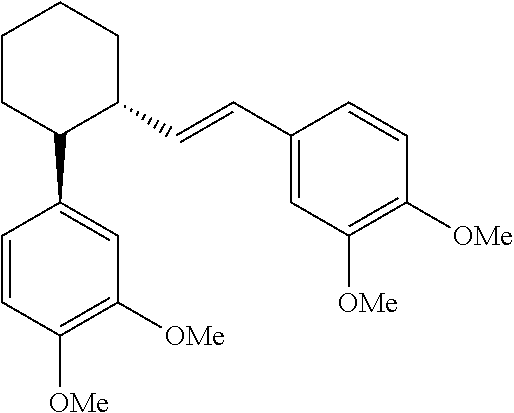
C1CC(C2=CC([OMe])=C([OMe])C=C2)C(C=CC2=CC([OMe])=C([OMe])C=C2)CC1
